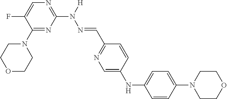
C1(N2CCOCC2)=NC(N([H])N=CC2=NC=C(NC3=CC=C(N4CCOCC4)C=C3)C=C2)=NC=C1F
